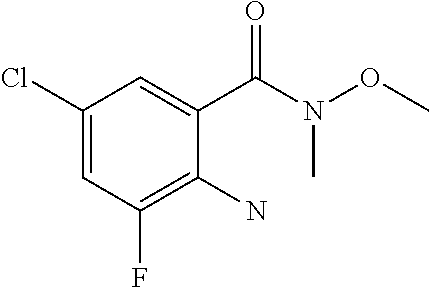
C1(Cl)=CC(F)=C(N)C(C(N(OC)C)=O)=C1
